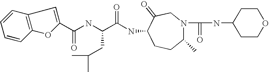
C1=CC2=C(C=C1)C=C(C(NC(C(NC1CCC(C)N(C(=O)NC3CCOCC3)CC1=O)=O)CC(C)C)=O)O2
